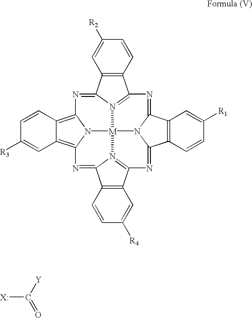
C12=C(C=CC([R4])=C1)C1=NC3=C4C(=C5N3[M]36N1=C2N=C1C2=C(C(=NC7=N3C(=N5)C3=C7C=CC([R2])=C3)N16)C=C([R1])C=C2)C=CC([R3])=C4.[X:]C(=O)[Y]
